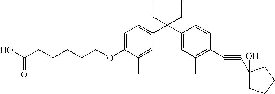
C1=C(OCCCCCC(O)=O)C(C)=CC(C(C2=CC(C)=C(C#CC3(O)CCCC3)C=C2)(CC)CC)=C1
